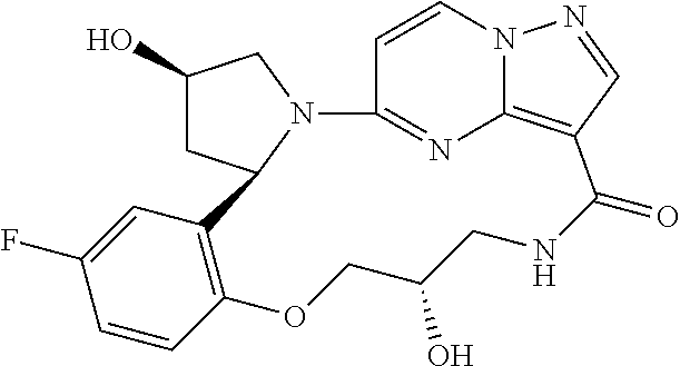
C1(O)CC2N(C1)C1=NC3=C(C(=O)NCC(O)COC4=C2C=C(F)C=C4)C=NN3C=C1
